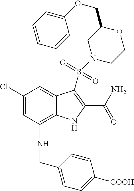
C1(Cl)=CC(NCC2=CC=C([COOH])C=C2)=C2C(=C1)C(S(N1CCOC(COC3=CC=CC=C3)C1)(=O)=O)=C(C(N)=O)N2
